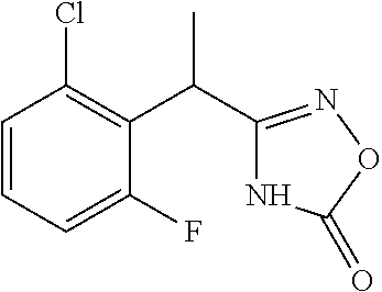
N1C(C(C2=C(Cl)C=CC=C2F)C)=NOC1=O
